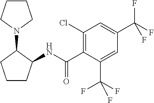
C1CC(NC(C2=C(Cl)C=C(C(F)(F)F)C=C2C(F)(F)F)=O)C(N2CCCC2)C1
